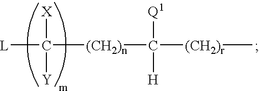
[L]C([(CH2)n]C([(CH2)r]C)([Q1])[H])([X])[Y]
